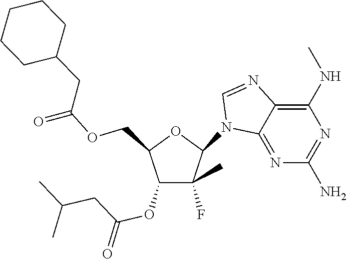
C(OCC1C(OC(CC(C)C)=O)C(C)(F)C(N2C3=NC(N)=NC(NC)=C3N=C2)O1)(=O)CC1CCCCC1
